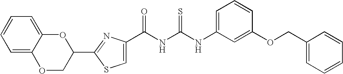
C(NC(NC1=CC=CC(OCC2=CC=CC=C2)=C1)=S)(=O)C1=CSC(C2OC3=CC=CC=C3OC2)=N1
